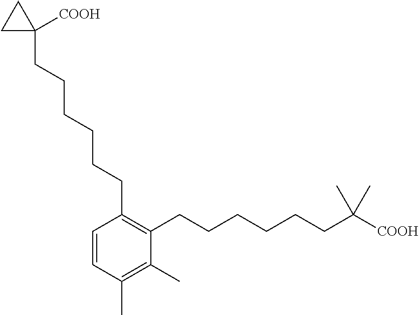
C1=CC(C)=C(C)C(CCCCCCC([COOH])(C)C)=C1CCCCCCC1([COOH])CC1
